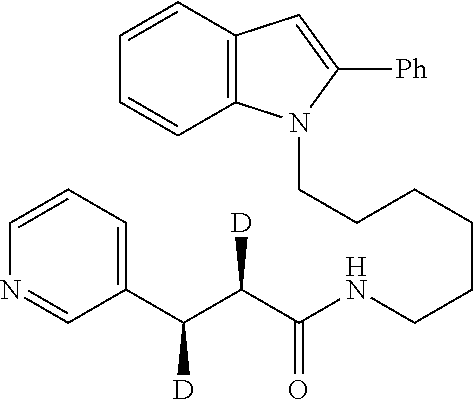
C(CCCCCNC(C(C(C1=CC=CN=C1)[D])[D])=O)N1C2=C(C=C1[Ph])C=CC=C2
